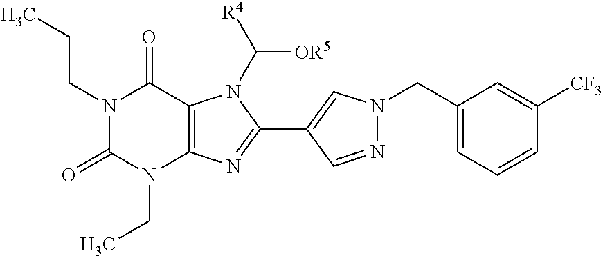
C12=C(N=C(C3=CN(CC4=CC=CC([CF3])=C4)N=C3)N1C([R4])[OR5])N(CC)C(=O)N(CCC)C2=O
